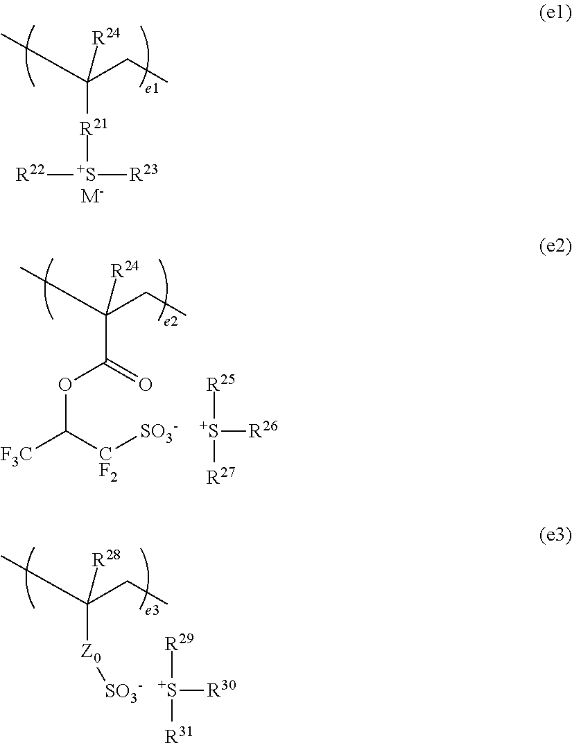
CC(CC)([R24])[R21][S+]([R23])[R22].[M-].CC(CC)([R24])C(=O)OC([F3C])[CF2][SO3-].[S+]([R26])([R25])[R27].CC(CC)([R28])[Z0][SO3-].[S+]([R30])([R29])[R31]
